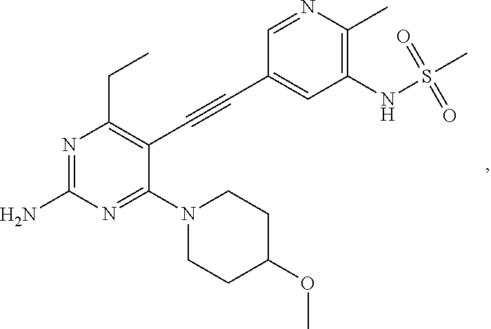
N1=C(N)N=C(N2CCC(OC)CC2)C(C#CC2=CC(NS(C)(=O)=O)=C(C)N=C2)=C1CC
